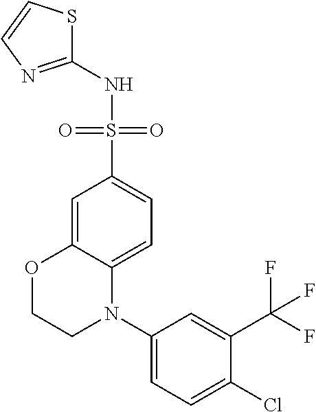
C1(NS(C2=CC=C3C(=C2)OCCN3C2=CC=C(Cl)C(C(F)(F)F)=C2)(=O)=O)=NC=CS1
